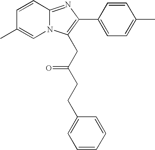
C1=CC2=NC(C3=CC=C(C)C=C3)=C(CC(=O)CCC3=CC=CC=C3)N2C=C1C
